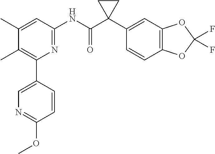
CC1=CC(NC(C2(C3=CC4=C(C=C3)OC(F)(F)O4)CC2)=O)=NC(C2=CN=C(OC)C=C2)=C1C
